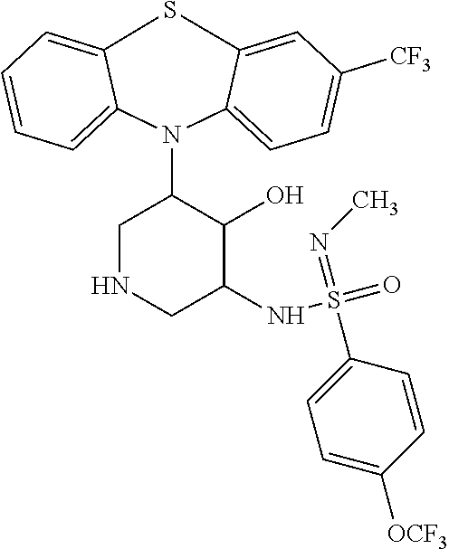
S1C2=CC=CC=C2N(C2CNCC(NS(=O)(=NC)C3=CC=C([OCF3])C=C3)C2O)C2=CC=C([CF3])C=C12
